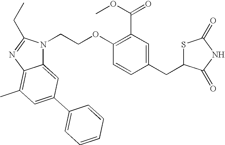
C1(CC2SC(=O)NC2=O)=CC(C(OC)=O)=C(OCCN2C3=CC(C4=CC=CC=C4)=CC(C)=C3N=C2CC)C=C1
